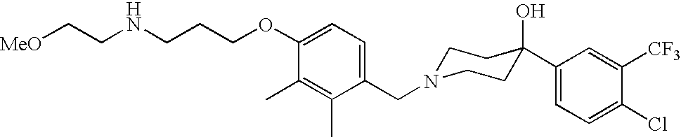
C1(CN2CCC(O)(C3=CC=C(Cl)C([CF3])=C3)CC2)=CC=C(OCCCNCC[MeO])C(C)=C1C
